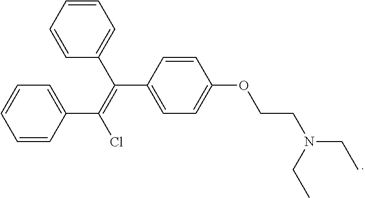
C1=CC(C(=C(C2=CC=CC=C2)C2=CC=C(OCCN(CC)CC)C=C2)Cl)=CC=C1
